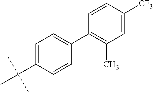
C1(C2=C(C)C=C([CF3])C=C2)=CC=C(C(C)(C)C)C=C1
